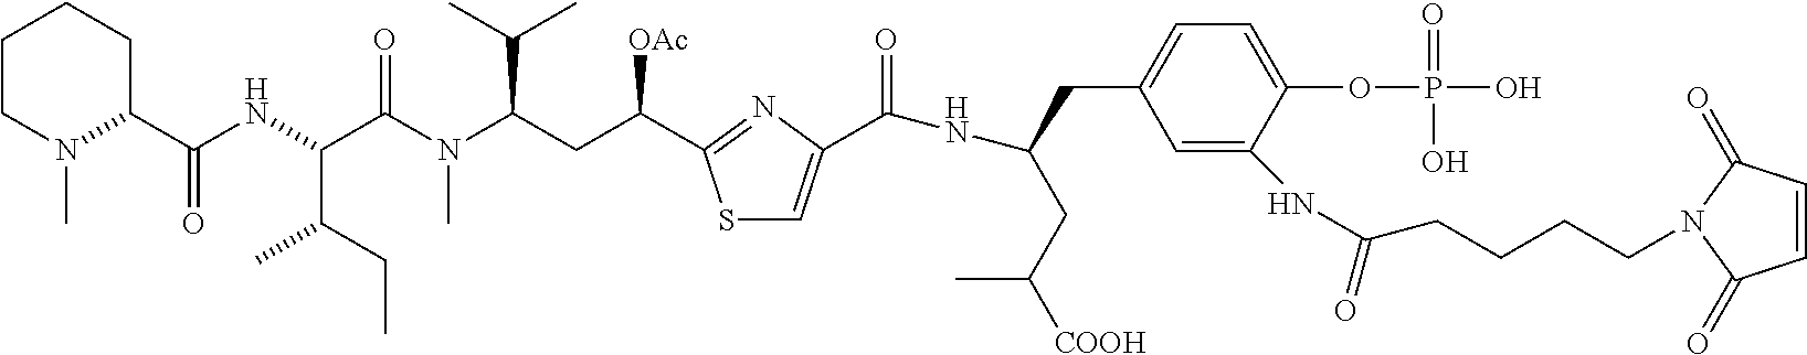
C1(C(=O)NC(C(C)CC)C(=O)N(C)C(C(C)C)CC([OAc])C2=NC(C(=O)NC(CC(C)[COOH])CC3=CC=C(OP(O)(=O)O)C(NC(=O)CCCCN4C(=O)C=CC4=O)=C3)=CS2)CCCCN1C
